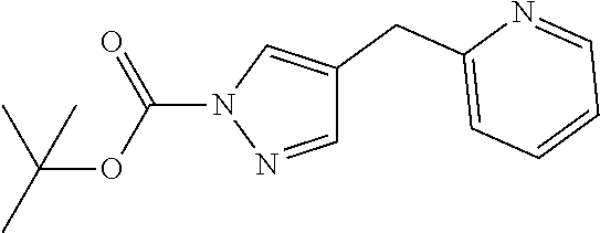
C(OC(N1N=CC(CC2=CC=CC=N2)=C1)=O)(C)(C)C
